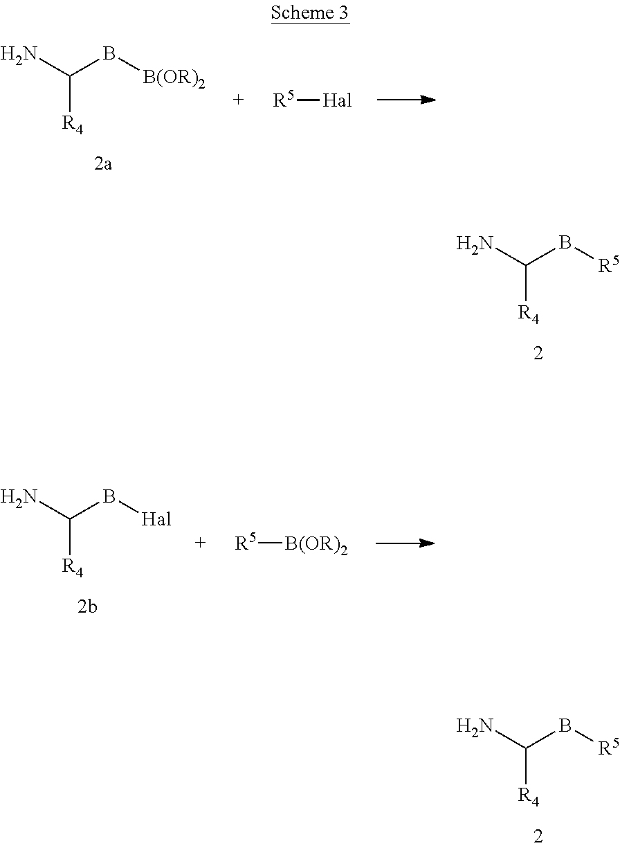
C([R4])(N)B[R5].C([R4])(N)B[R5].C([R4])(N)B[B(OR)2].[R5][Hal].C([R4])(N)B[Hal].[R5][B(OR)2]
